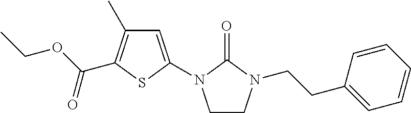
C1=C(N2CCN(CCC3=CC=CC=C3)C2=O)SC(C(OCC)=O)=C1C
